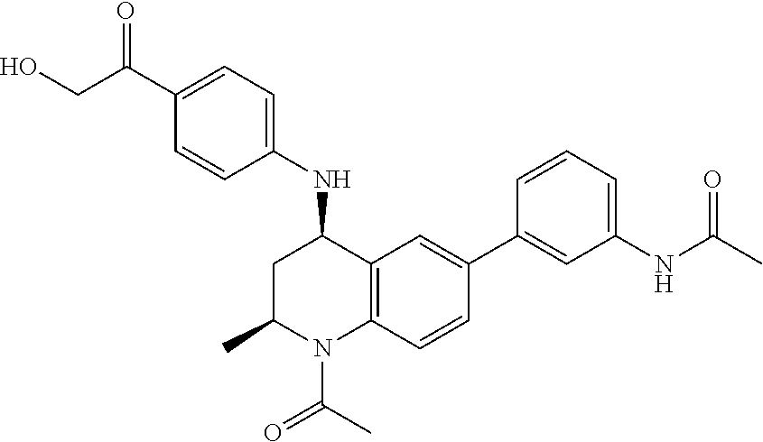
C1(C(CO)=O)=CC=C(NC2CC(C)N(C(=O)C)C3=C2C=C(C2=CC(NC(=O)C)=CC=C2)C=C3)C=C1
